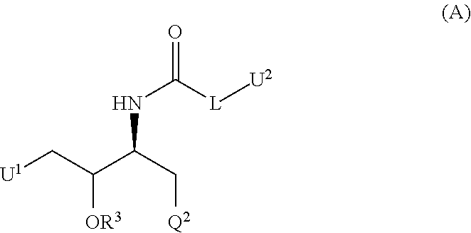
N(C([L][U2])=O)C(C([OR3])C[U1])C[Q2]
